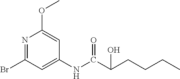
N1=C(Br)C=C(NC(C(CCCC)O)=O)C=C1OC
